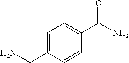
C1=C(CN)C=CC(C(=O)N)=C1
